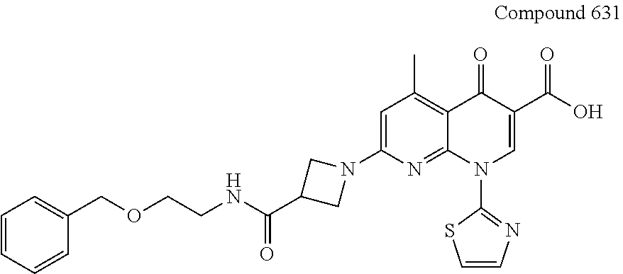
C1=C(N2CC(C(NCCOCC3=CC=CC=C3)=O)C2)N=C2C(=C1C)C(=O)C(C(O)=O)=CN2C1=NC=CS1
